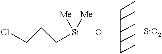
O(C)[Si]([Me])([Me])CCCCl.[SiO2]
